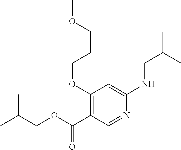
COCCCOC1=C(C(OCC(C)C)=O)C=NC(NCC(C)C)=C1
